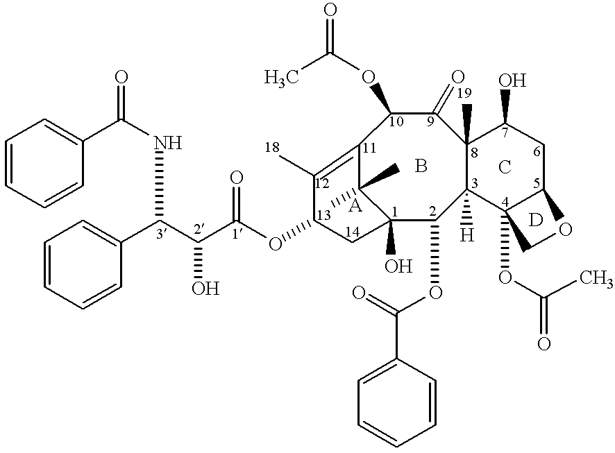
C1=CC(C(NC(C2=CC=CC=C2)C(C(OC2CC3(O)C(OC(=O)C4=CC=CC=C4)C4([H])C([19])(C(=O)C(OC(C)=O)C(=C2[18])C3(C)C)C(O)CC2C4(OC(C)=O)CO2)=O)O)=O)=CC=C1
